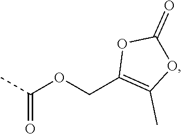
CC(OCC1=C(C)OC(=O)O1)=O
